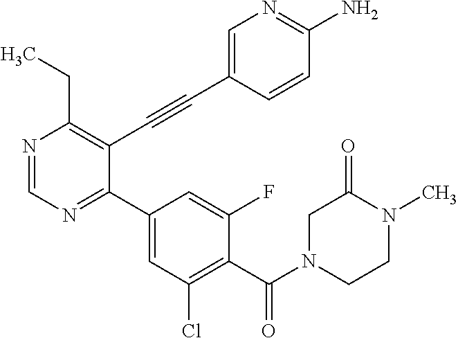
N1=CN=C(C2=CC(Cl)=C(C(N3CCN(C)C(=O)C3)=O)C(F)=C2)C(C#CC2=CN=C(N)C=C2)=C1CC
